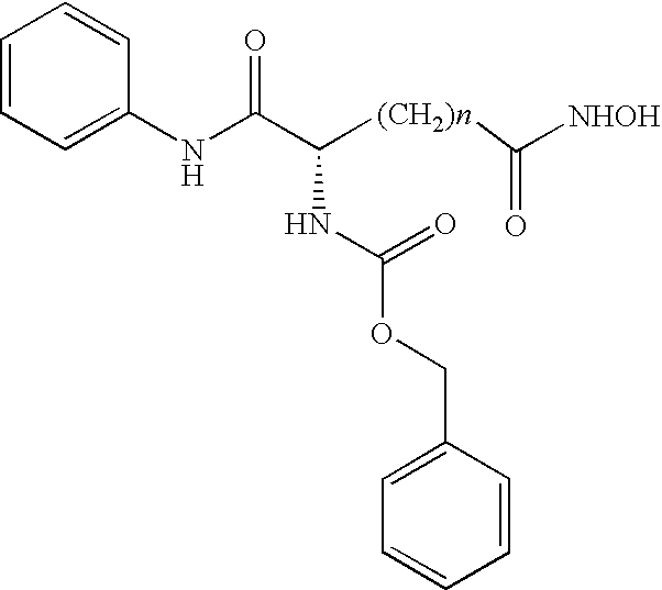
C1=C(NC(C([(CH2)n]C(=O)[NHOH])NC(=O)OCC2=CC=CC=C2)=O)C=CC=C1
